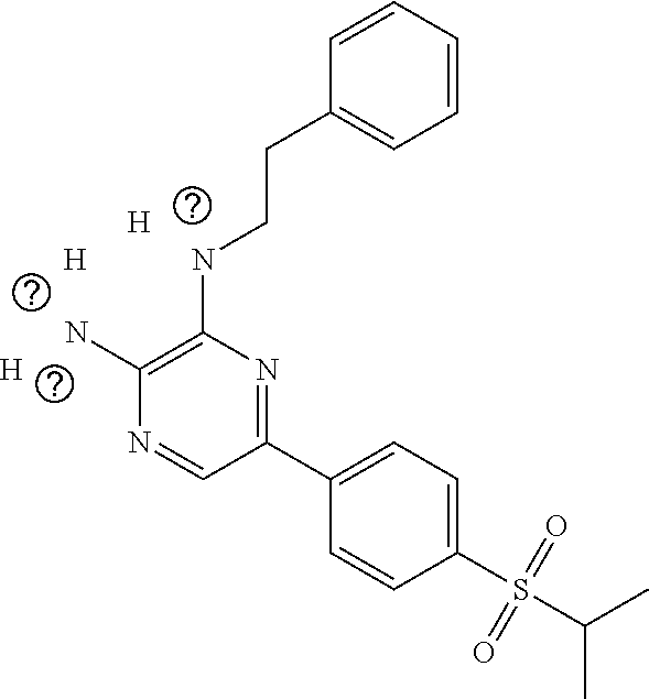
C(S(C1=CC=C(C2=NC(NCCC3=CC=CC=C3)=C(N)N=C2)C=C1)(=O)=O)(C)C.[H].[H].[H]
